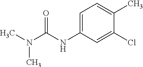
C1=C(NC(N(C)C)=O)C=C(Cl)C(C)=C1
